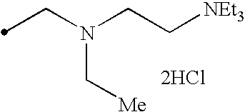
C(N(CC[NEt3])C[Me])C.[2HCl]
